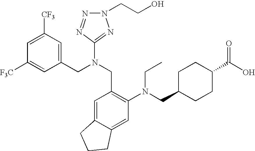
C1=C([CF3])C=C(CN(CC2=C(N(CC3CCC(C(=O)O)CC3)CC)C=C3C(=C2)CCC3)C2=NN(CCO)N=N2)C=C1[F3C]
